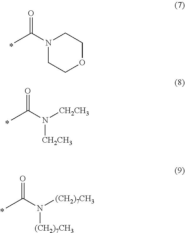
N1(C(C)=O)CCOCC1.CC(N([CH2CH3])[CH2CH3])=O.CC(N([(CH2)7CH3])[(CH2)7CH3])=O
